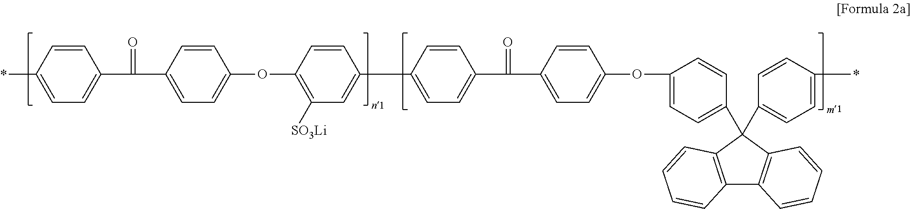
*C1=CC=C(C(C2=CC=C(OC3=C([SO3Li])C=C(C4=CC=C(C(C5=CC=C(OC6=CC=C(C7(C8=CC=C(*)C=C8)C8=C(C9=C7C=CC=C9)C=CC=C8)C=C6)C=C5)=O)C=C4)C=C3)C=C2)=O)C=C1
